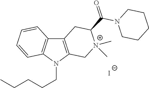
C12=C(N(CCCCC)C3=C1C=CC=C3)C[N+](C)(C)C(C(=O)N1CCCCC1)C2.[I-]
